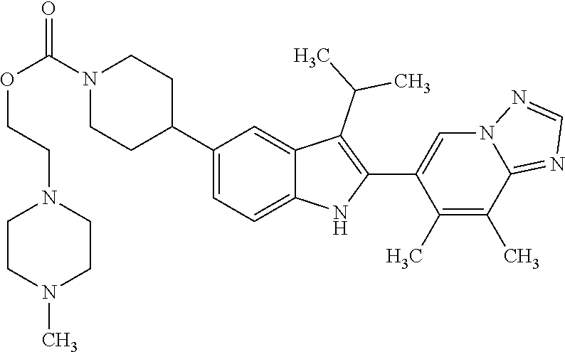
N1(C(OCCN2CCN(C)CC2)=O)CCC(C2=CC=C3C(=C2)C(C(C)C)=C(C2=CN4C(=NC=N4)C(C)=C2C)N3)CC1
